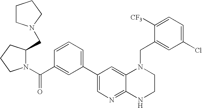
N1(C(C2=CC(C3=CN=C4C(=C3)N(CC3=CC(Cl)=CC=C3[CF3])CCN4)=CC=C2)=O)C(CN2CCCC2)CCC1
